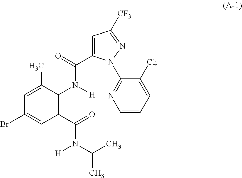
C1(C(N([H])C(C)C)=O)=C(N(C(=O)C2=CC([CF3])=NN2C2=NC=CC=C2Cl)[H])C(C)=CC(Br)=C1
